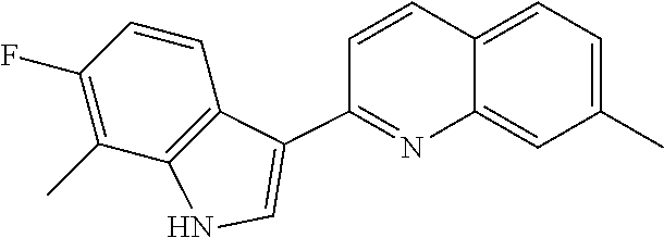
C1=CC(F)=C(C)C2=C1C(C1=NC3=CC(C)=CC=C3C=C1)=CN2
